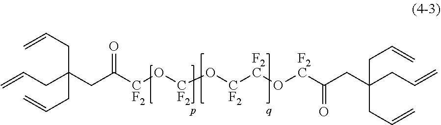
C(C([CF2]O[CF2]O[CF2][F2C]O[F2C]C(=O)CC(CC=C)(CC=C)CC=C)=O)C(CC=C)(CC=C)CC=C
